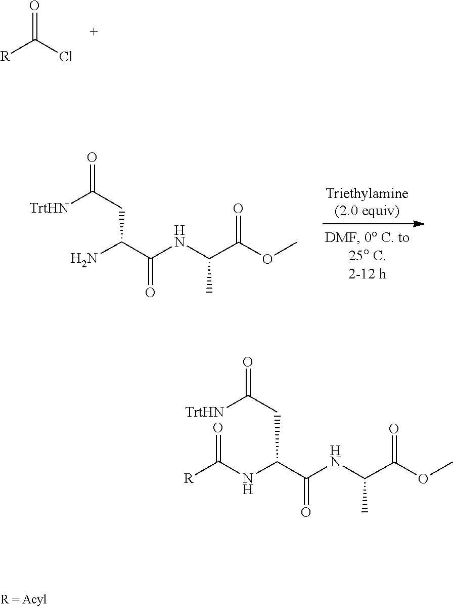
C([R])(Cl)=O.C(C(NC(C(CC([TrtHN])=O)N)=O)C)(=O)OC.C(C(NC(C(CC([TrtHN])=O)NC([R])=O)=O)C)(=O)OC
